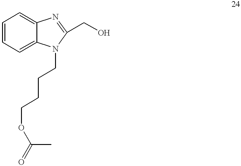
C1=CC=C2C(=C1)N=C(CO)N2CCCCOC(=O)C
